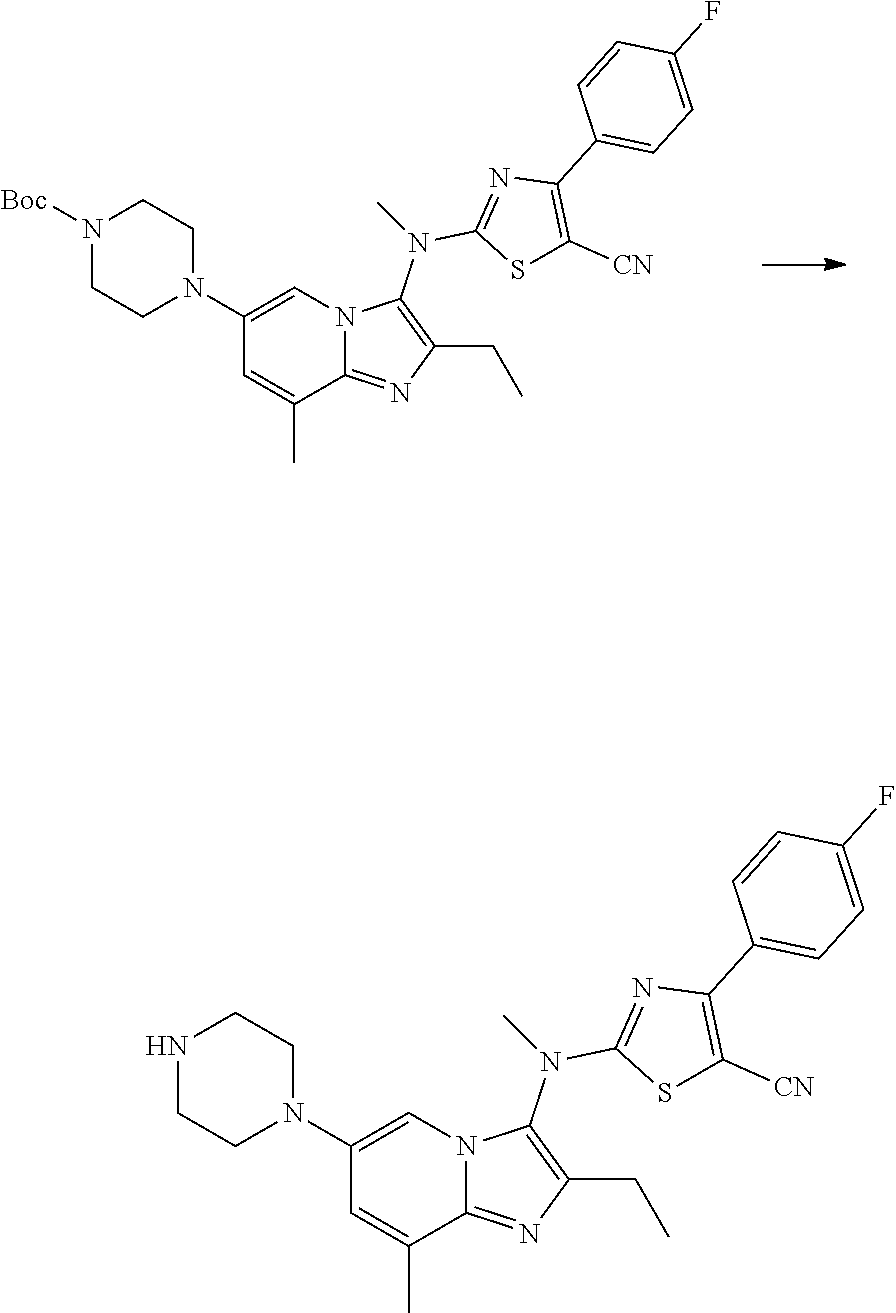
N1([Boc])CCN(C2=CN3C(=NC(CC)=C3N(C3=NC(C4=CC=C(F)C=C4)=C([CN])S3)C)C(C)=C2)CC1.N1CCN(C2=CN3C(=NC(CC)=C3N(C)C3=NC(C4=CC=C(F)C=C4)=C([CN])S3)C(C)=C2)CC1
